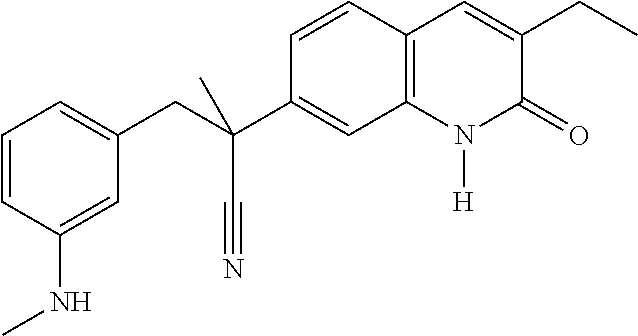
C(C1=CC=CC(NC)=C1)C(C#N)(C1=CC2=C(C=C1)C=C(CC)C(=O)N2[H])C
